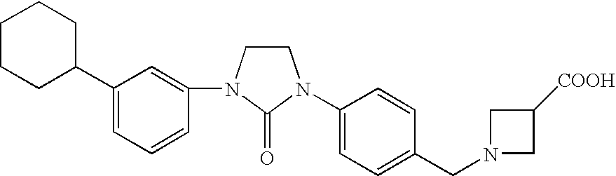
C1(N2CCN(C3=CC(C4CCCCC4)=CC=C3)C2=O)=CC=C(CN2CC([COOH])C2)C=C1
